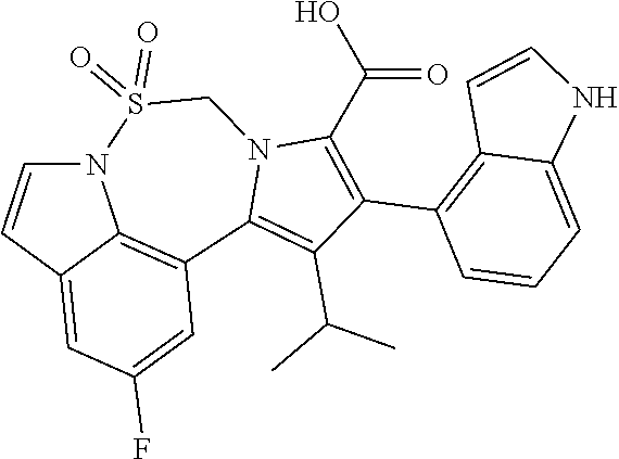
N12C=CC3=CC(F)=CC(=C13)C1=C(C(C)C)C(C3=C4C(=CC=C3)NC=C4)=C(C(O)=O)N1CS2(=O)=O
